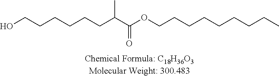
OCCCCCCC(C(OCCCCCCCCC)=O)C
